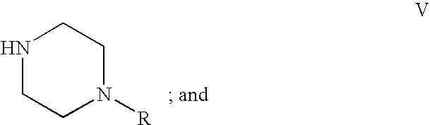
N1CCN([R])CC1
